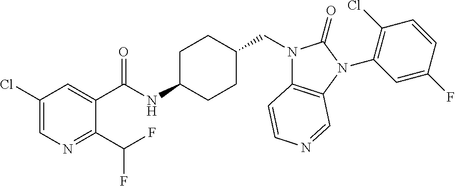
C1(Cl)=CN=C(C(F)F)C(C(NC2CCC(CN3C4=C(N(C5=C(Cl)C=CC(F)=C5)C3=O)C=NC=C4)CC2)=O)=C1
